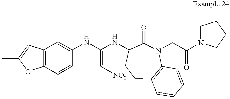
C(=C(NC1=CC2=C(C=C1)OC(C)=C2)NC1CCC2=C(N(CC(=O)N3CCCC3)C1=O)C=CC=C2)[NO2]
